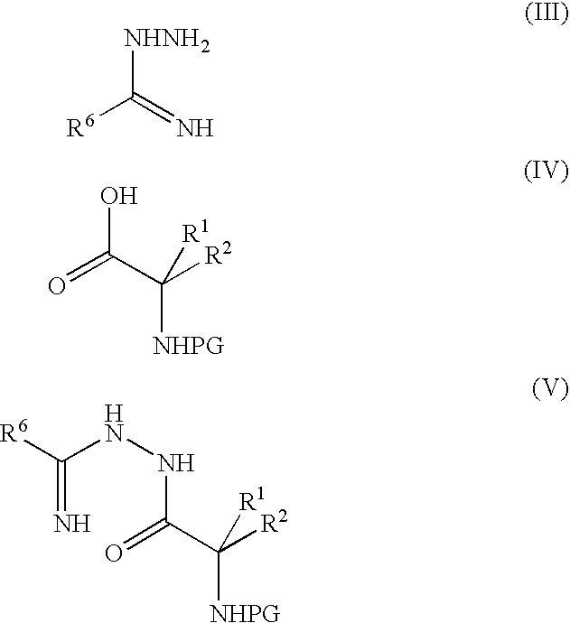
[R6]C(=N)[NHNH2].O=C(C([R2])([NHPG])[R1])O.[R6]C(NNC(C([R2])([NHPG])[R1])=O)=N
